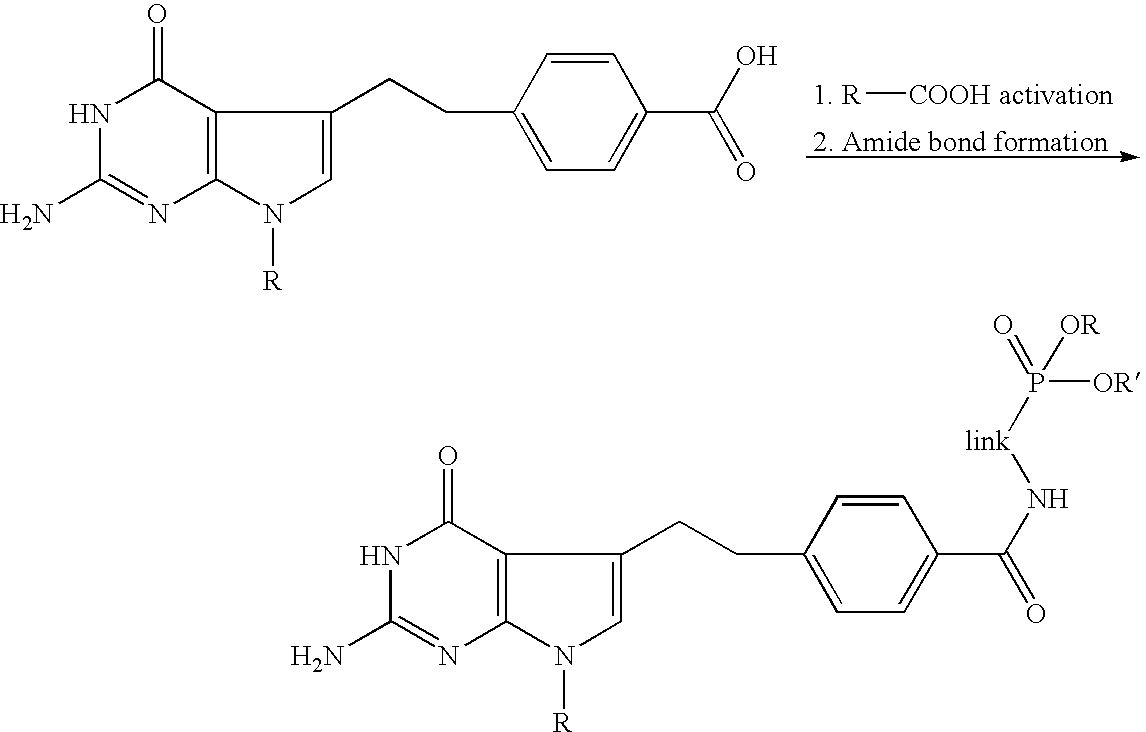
C1(=O)NC(N)=NC2=C1C(CCC1=CC=C(C(O)=O)C=C1)=CN2[R].[1. R][COOH activation].[2. Amide bond formation].C1(=O)NC(N)=NC2=C1C(CCC1=CC=C(C(N[link]P([OR])(=O)[OR])=O)C=C1)=CN2[R]
